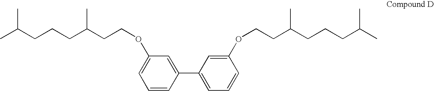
C1=C(C2=CC=CC(OCCC(CCCC(C)C)C)=C2)C=CC=C1OCCC(CCCC(C)C)C
